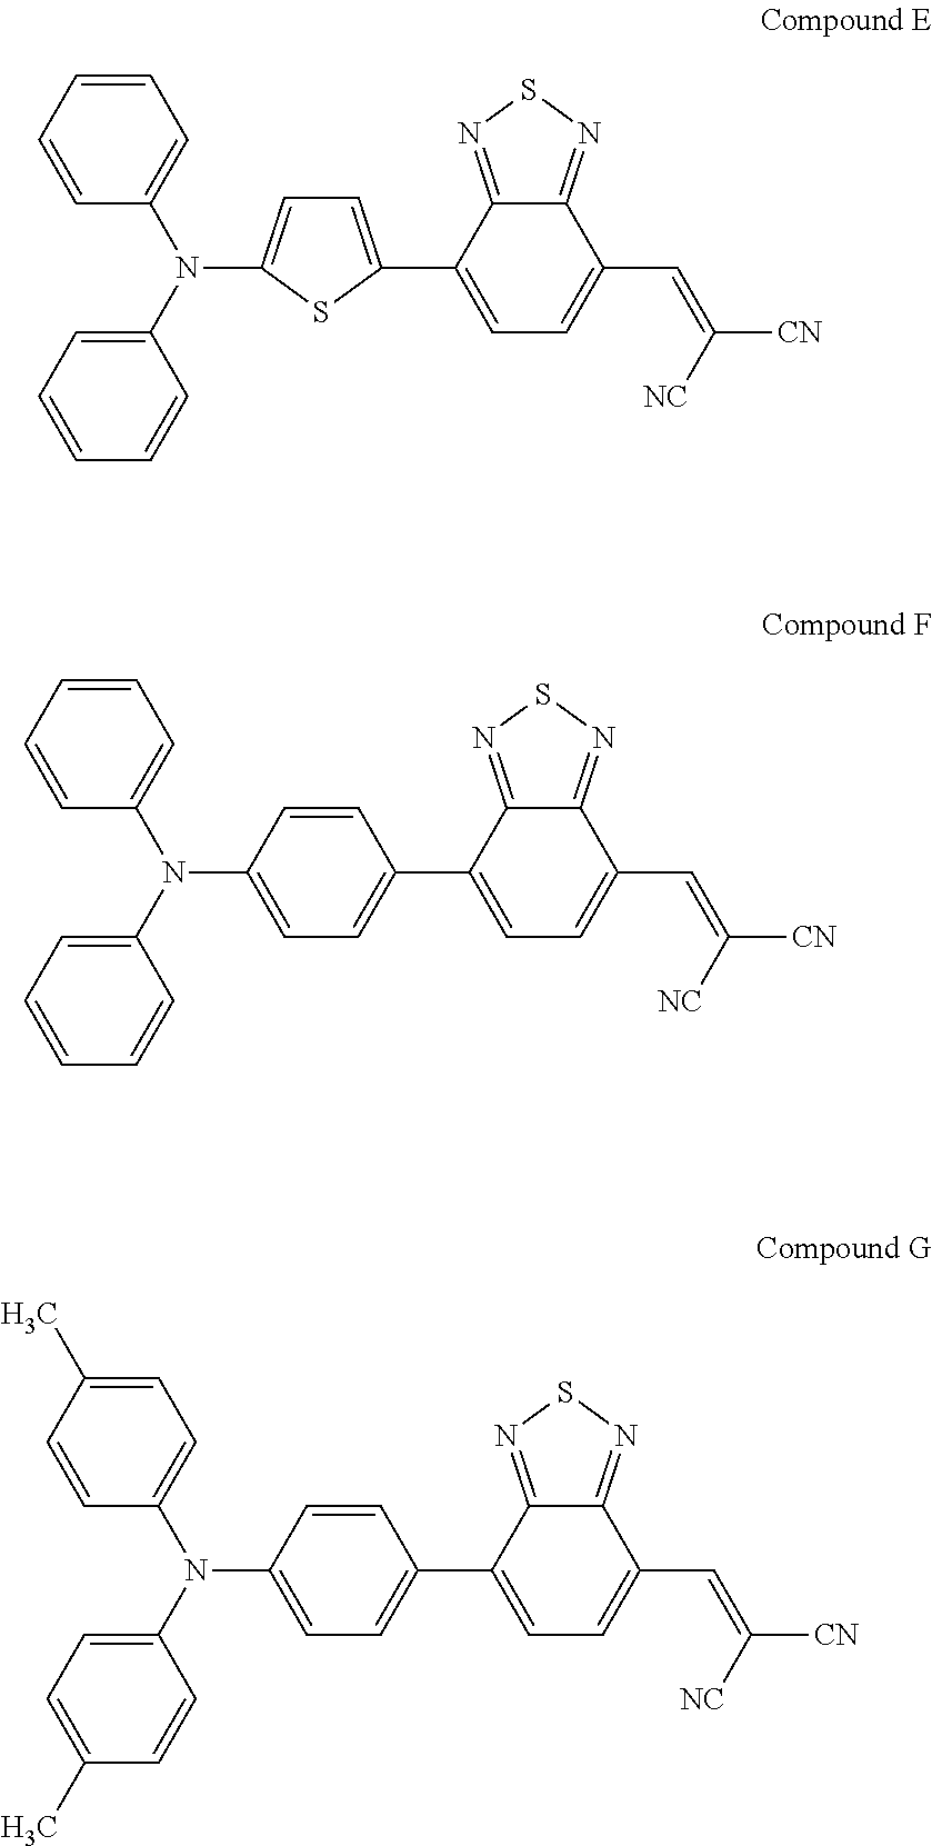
C1=C(C2=CC=C(C=C([CN])[NC])C3=NSN=C23)SC(N(C2=CC=CC=C2)C2=CC=CC=C2)=C1.C1(N(C2=CC=CC=C2)C2=CC=CC=C2)=CC=C(C2=CC=C(C=C([CN])[NC])C3=NSN=C23)C=C1.C1(N(C2=CC=C(C)C=C2)C2=CC=C(C)C=C2)=CC=C(C2=CC=C(C=C([CN])[NC])C3=NSN=C23)C=C1
